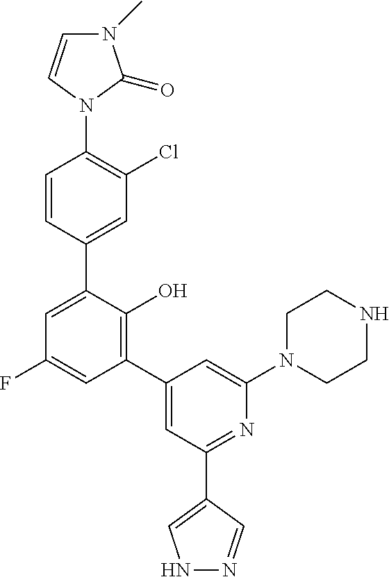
C1=CC(C2=CC(F)=CC(C3=CC(C4=CNN=C4)=NC(N4CCNCC4)=C3)=C2O)=CC(Cl)=C1N1C(=O)N(C)C=C1
